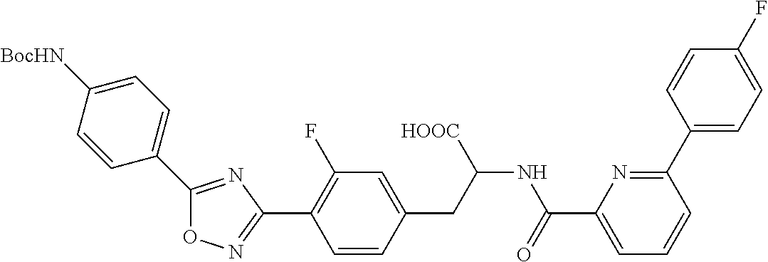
O1N=C(C2=C(F)C=C(CC(NC(C3=CC=CC(C4=CC=C(F)C=C4)=N3)=O)[HOOC])C=C2)N=C1C1=CC=C([BocHN])C=C1
